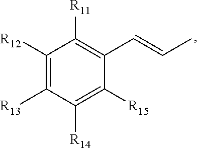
C1([R12])=C([R13])C([R14])=C([R15])C(C=CC)=C1[R11]
